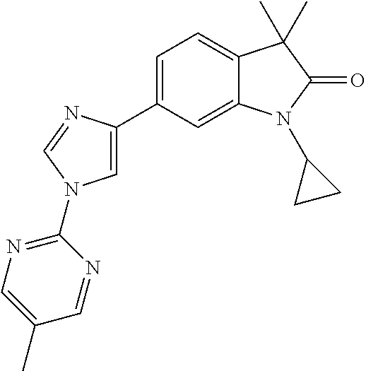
C1=C(C2=CN(C3=NC=C(C)C=N3)C=N2)C=C2C(=C1)C(C)(C)C(=O)N2C1CC1
